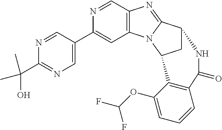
N1=CC(C2=CC3=C(C=N2)N=C2N3C3CC2NC(=O)C2=C3C(OC(F)F)=CC=C2)=CN=C1C(O)(C)C
